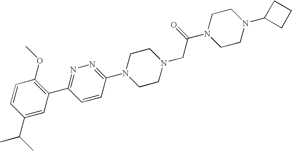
C1=CC(OC)=C(C2=NN=C(N3CCN(CC(N4CCN(C5CCC5)CC4)=O)CC3)C=C2)C=C1C(C)C
